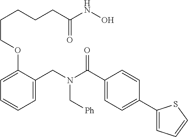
C1=C(CN(C(C2=CC=C(C3=CC=CS3)C=C2)=O)C[Ph])C(OCCCCCC(NO)=O)=CC=C1
